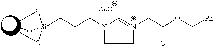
[AcO].C1=[N+](CC(OC[Ph])=O)CCN1CCC[Si](OC)(OC)OC
